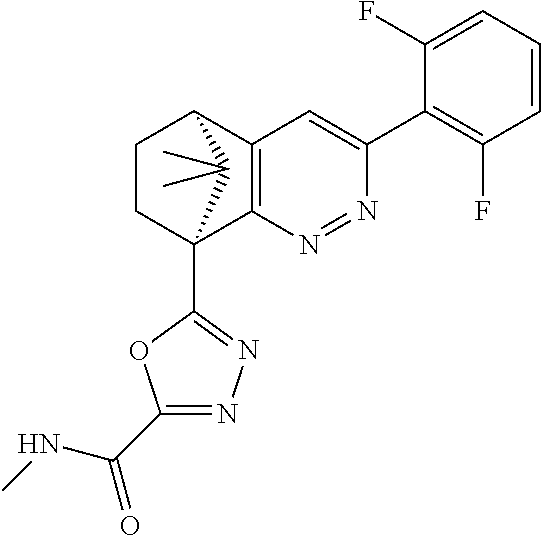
C1CC2(C3=NN=C(C(NC)=O)O3)C3=C(C1C2(C)C)C=C(C1=C(F)C=CC=C1F)N=N3
